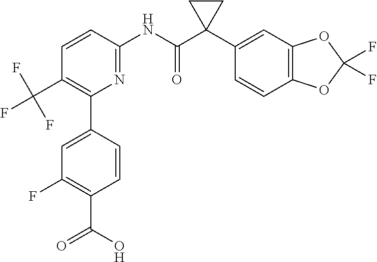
C1=CC(NC(C2(C3=CC4=C(C=C3)OC(F)(F)O4)CC2)=O)=NC(C2=CC(F)=C(C(O)=O)C=C2)=C1C(F)(F)F
